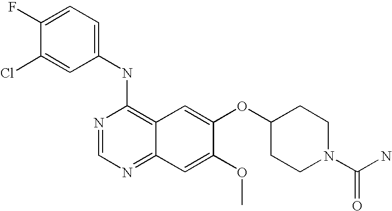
C1=C(Cl)C(F)=CC=C1NC1=C2C(=NC=N1)C=C(OC)C(OC1CCN(C(N)=O)CC1)=C2
